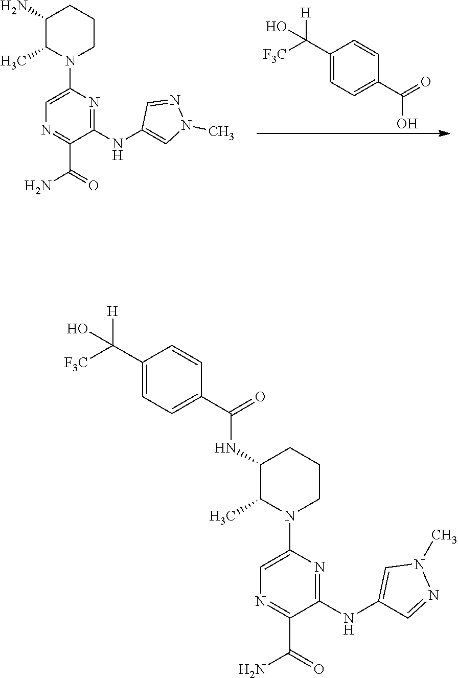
N1=C(C(N)=O)C(NC2=CN(C)N=C2)=NC(N2CCCC(N)C2C)=C1.C1(C([F3C])([H])O)=CC=C(C(=O)O)C=C1.N1=C(C(N)=O)C(NC2=CN(C)N=C2)=NC(N2CCCC(NC(=O)C3=CC=C(C([F3C])([H])O)C=C3)C2C)=C1
